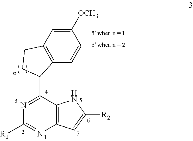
C1([OCH3])=CC2=C(C=C1)C(C1=NC([R1])=NC3=C1NC([R2])=C3)CC2
